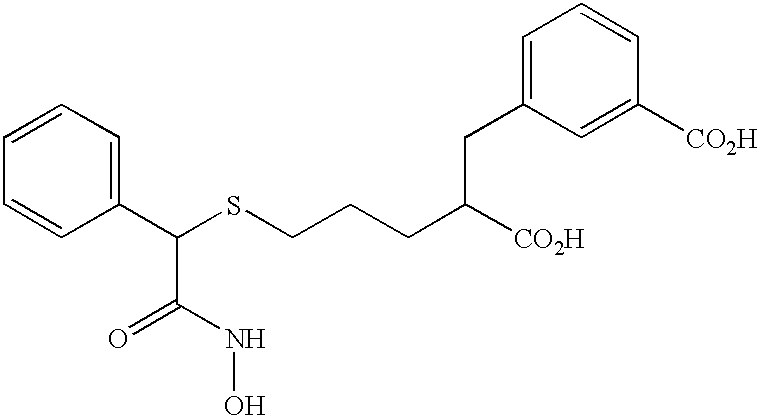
C1=CC=C(C(SCCCC([CO2H])CC2=CC=CC([CO2H])=C2)C(=O)NO)C=C1
